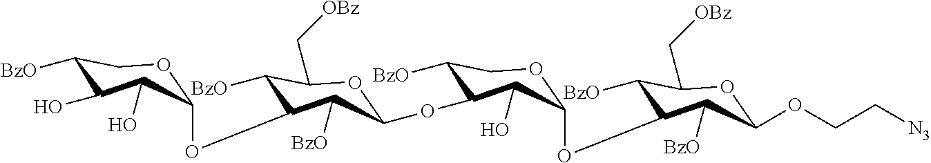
C1(OC2C([BzO])C(C[OBz])OC(OC3C([BzO])COC(OC4C([BzO])C(C[OBz])OC(OCC[N3])C4[BzO])C3O)C2[BzO])OCC([BzO])C(O)C1O
